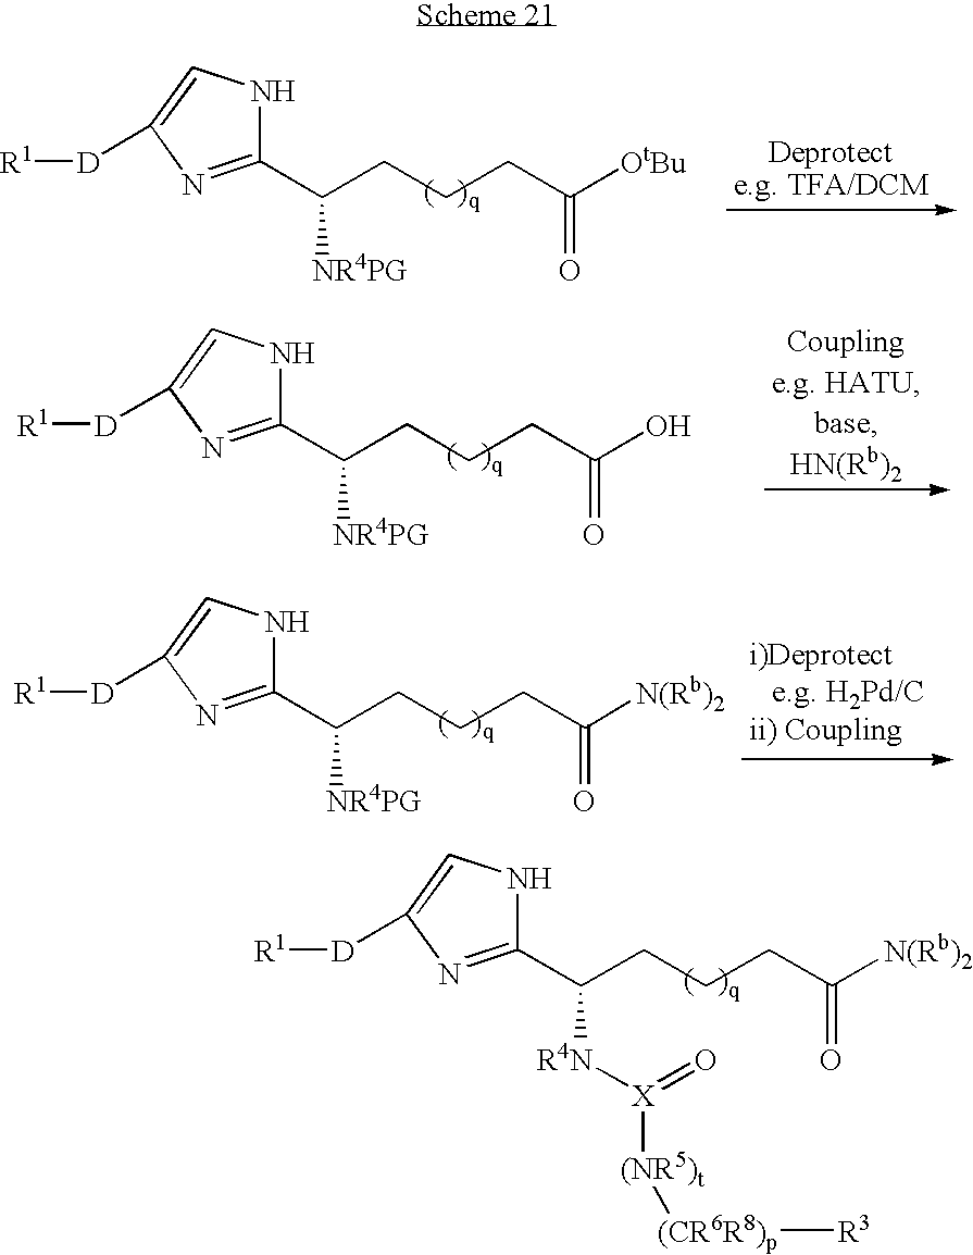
C(CCC([N(Rb)2])=O)C([R4N][X](=O)[(NR5)t][(CR6R8)p][R3])C1=NC([D][R1])=CN1.C(CCC([OtBu])=O)C([NR4PG])C1=NC([D][R1])=CN1.C(CCC(O)=O)C([NR4PG])C1=NC([D][R1])=CN1.C(CCC([N(Rb)2])=O)C([NR4PG])C1=NC([D][R1])=CN1
